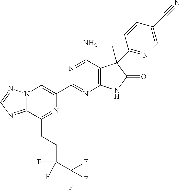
C12=NC=NN1C=C(C1=NC3=C(C(N)=N1)C(C)(C1=NC=C(C#N)C=C1)C(=O)N3)N=C2CCC(F)(C(F)(F)F)F
